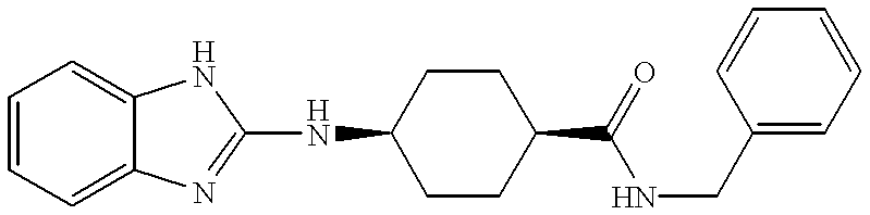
C1=CC=C2C(=C1)NC(NC1CCC(C(NCC3=CC=CC=C3)=O)CC1)=N2
